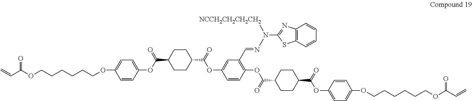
C=CC(OCCCCCCOC1=CC=C(OC(=O)C2CCC(C(=O)OC3=CC(C=NN(C4=NC5=C(S4)C=CC=C5)[NCCH2CH2CH2CH2])=C(OC(=O)C4CCC(C(=O)OC5=CC=C(OCCCCCCOC(C=C)=O)C=C5)CC4)C=C3)CC2)C=C1)=O
